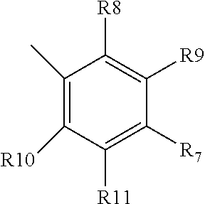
C1(C)=C([R10])C([R11])=C([R7])C([R9])=C1[R8]
